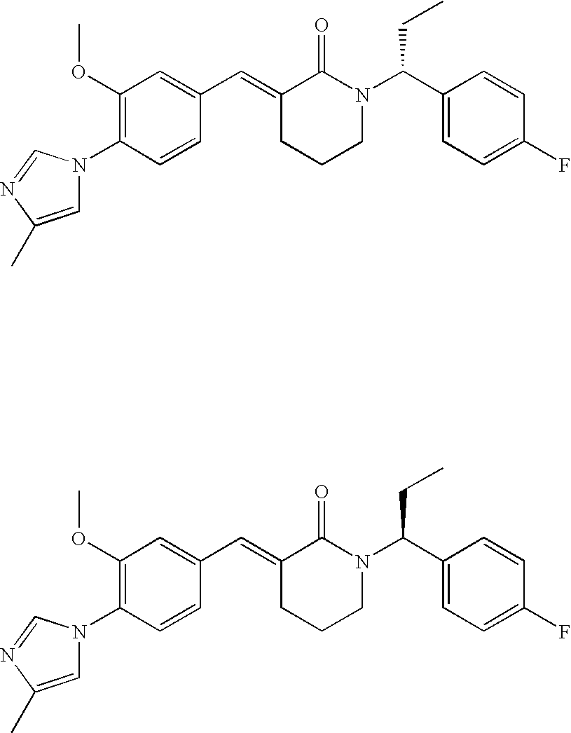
C1=CC(N2C=C(C)N=C2)=C(OC)C=C1C=C1CCCN(C(C2=CC=C(F)C=C2)CC)C1=O.C1=CC(N2C=C(C)N=C2)=C(OC)C=C1C=C1CCCN(C(C2=CC=C(F)C=C2)CC)C1=O
